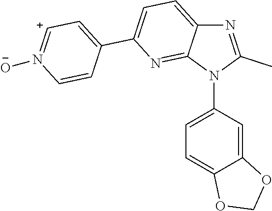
C1=C2C(=NC(C3=C[C+]=N([O-])C=C3)=C1)N(C1=CC=C3C(=C1)OCO3)C(C)=N2
